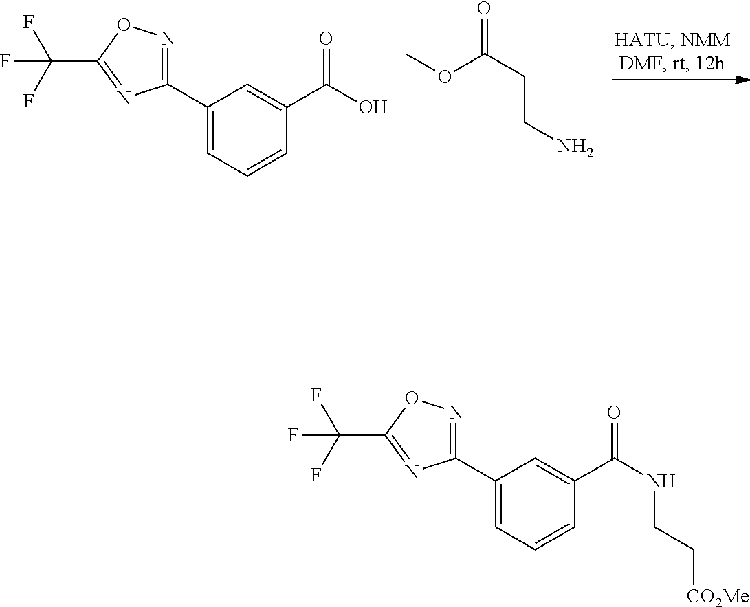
C1(C2=CC=CC(C(O)=O)=C2)=NOC(C(F)(F)F)=N1.COC(CCN)=O.C1(C2=CC=CC(C(NCC[CO2Me])=O)=C2)=NOC(C(F)(F)F)=N1
